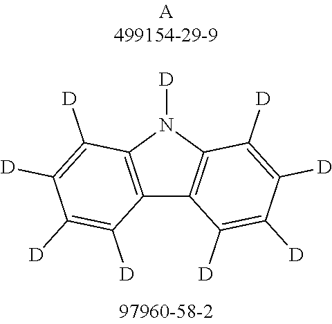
C12=C(N([D])C3=C1C([D])=C([D])C([D])=C3[D])C([D])=C([D])C([D])=C2[D]
